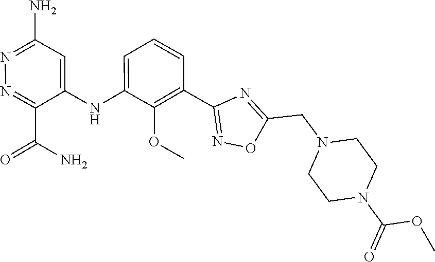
C1=CC=C(NC2=CC(N)=NN=C2C(N)=O)C(OC)=C1C1=NOC(CN2CCN(C(=O)OC)CC2)=N1
